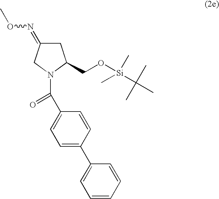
C1C(=NOC)CN(C(C2=CC=C(C3=CC=CC=C3)C=C2)=O)C1CO[Si](C)(C)C(C)(C)C
